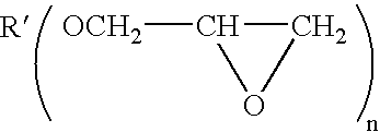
[OCH2]C1CO1.[R]
